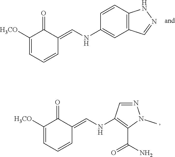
C1([H3CO])=CC=CC(=CNC2=C(C(=O)N)N(C)N=C2)C1=O.C1([H3CO])=CC=CC(=CNC2=CC3=C(C=C2)NN=C3)C1=O
